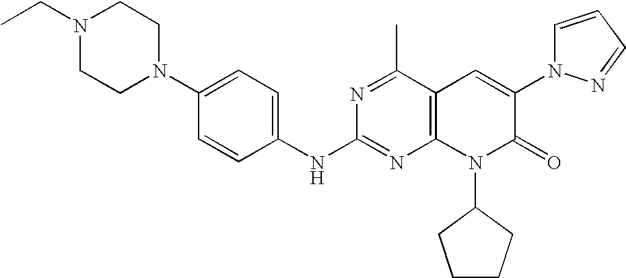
C1(NC2=NC3=C(C(C)=N2)C=C(N2C=CC=N2)C(=O)N3C2CCCC2)=CC=C(N2CCN(CC)CC2)C=C1
